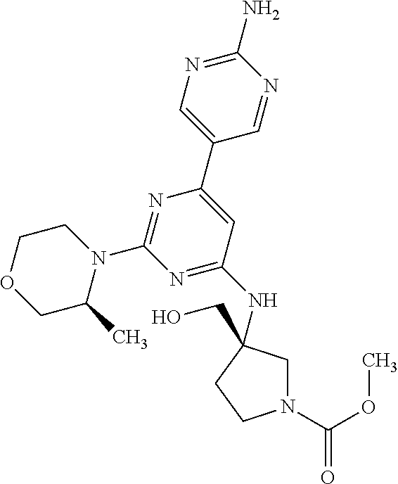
C1(N)=NC=C(C2=CC(NC3(CO)CN(C(OC)=O)CC3)=NC(N3CCOCC3C)=N2)C=N1
